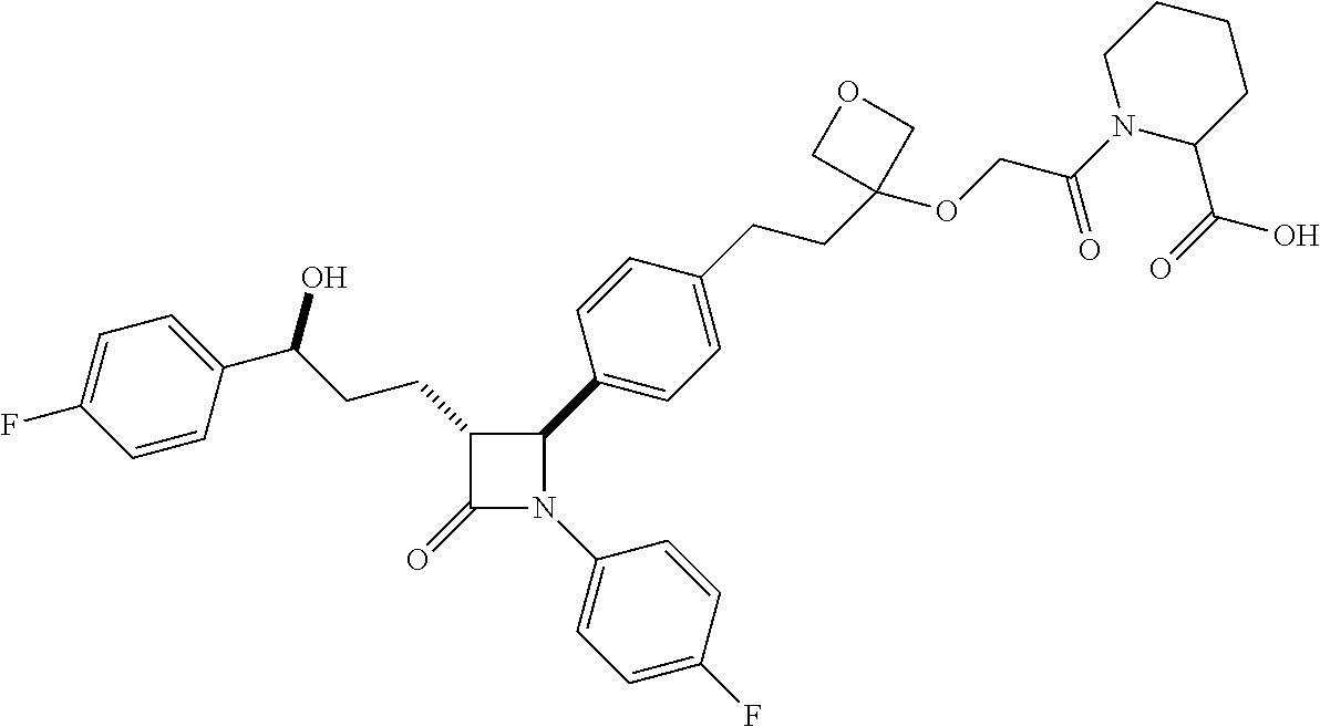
C1(=O)N(C2=CC=C(F)C=C2)C(C2=CC=C(CCC3(OCC(=O)N4C(C(=O)O)CCCC4)COC3)C=C2)C1CCC(O)C1=CC=C(F)C=C1
